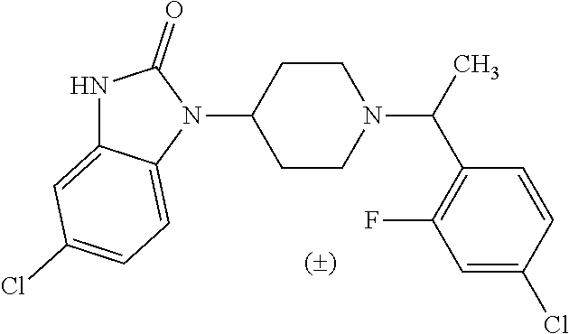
N1C2=CC(Cl)=CC=C2N(C2CCN(C(C3=C(F)C=C(Cl)C=C3)C)CC2)C1=O
